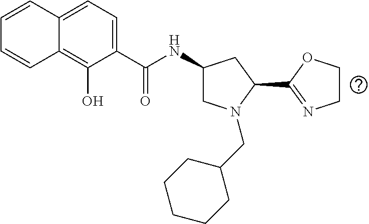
C1=CC2=CC=C(C(NC3CN(CC4CCCCC4)C(C4=NCCO4)C3)=O)C(O)=C2C=C1
